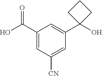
C1(C(O)=O)=CC([CN])=CC(C2(O)CCC2)=C1
